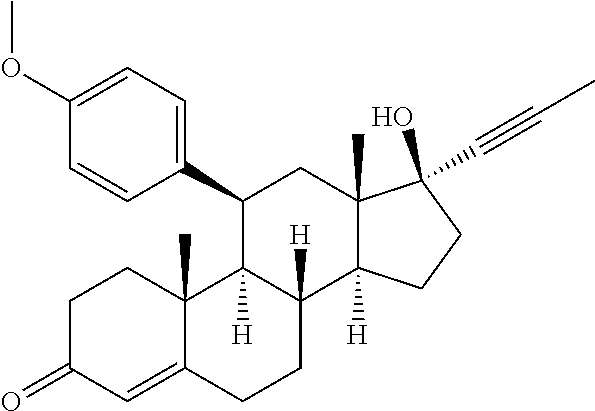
C1C(=O)C=C2C(C)(C1)C1([H])C([H])(CC2)C2([H])C(C)(CC1C1=CC=C(OC)C=C1)C(O)(C#CC)CC2
